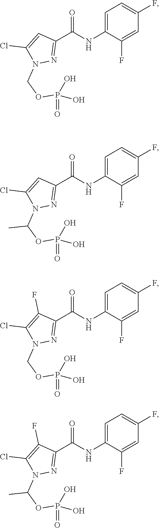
C1=C(NC(C2=NN(COP(=O)(O)O)C(Cl)=C2)=O)C(F)=CC(F)=C1.C1=C(NC(C2=NN(C(OP(=O)(O)O)C)C(Cl)=C2)=O)C(F)=CC(F)=C1.C1=C(NC(C2=NN(COP(=O)(O)O)C(Cl)=C2F)=O)C(F)=CC(F)=C1.C1=C(NC(C2=NN(C(OP(=O)(O)O)C)C(Cl)=C2F)=O)C(F)=CC(F)=C1
